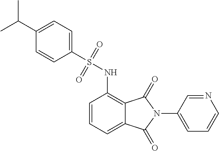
C1=CC=C2C(=C1NS(C1=CC=C(C(C)C)C=C1)(=O)=O)C(=O)N(C1=CC=CN=C1)C2=O
